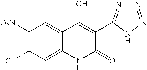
C1([O2N])=C(Cl)C=C2C(=C1)C(O)=C(C1=NN=NN1)C(=O)N2
